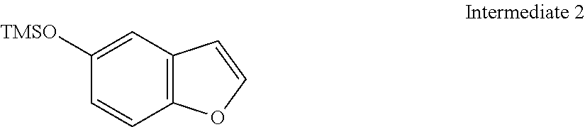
C12=C(OC=C1)C=CC([TMSO])=C2
